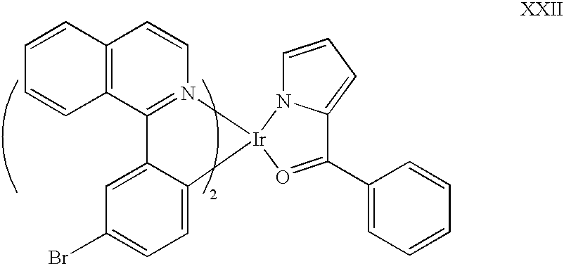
C12=C(C3=N(C=C1)[Ir]1(C4=CC=C(Br)C=C34)O=C(C3=CC=CC=C3)C3=CC=CN13)C=CC=C2
